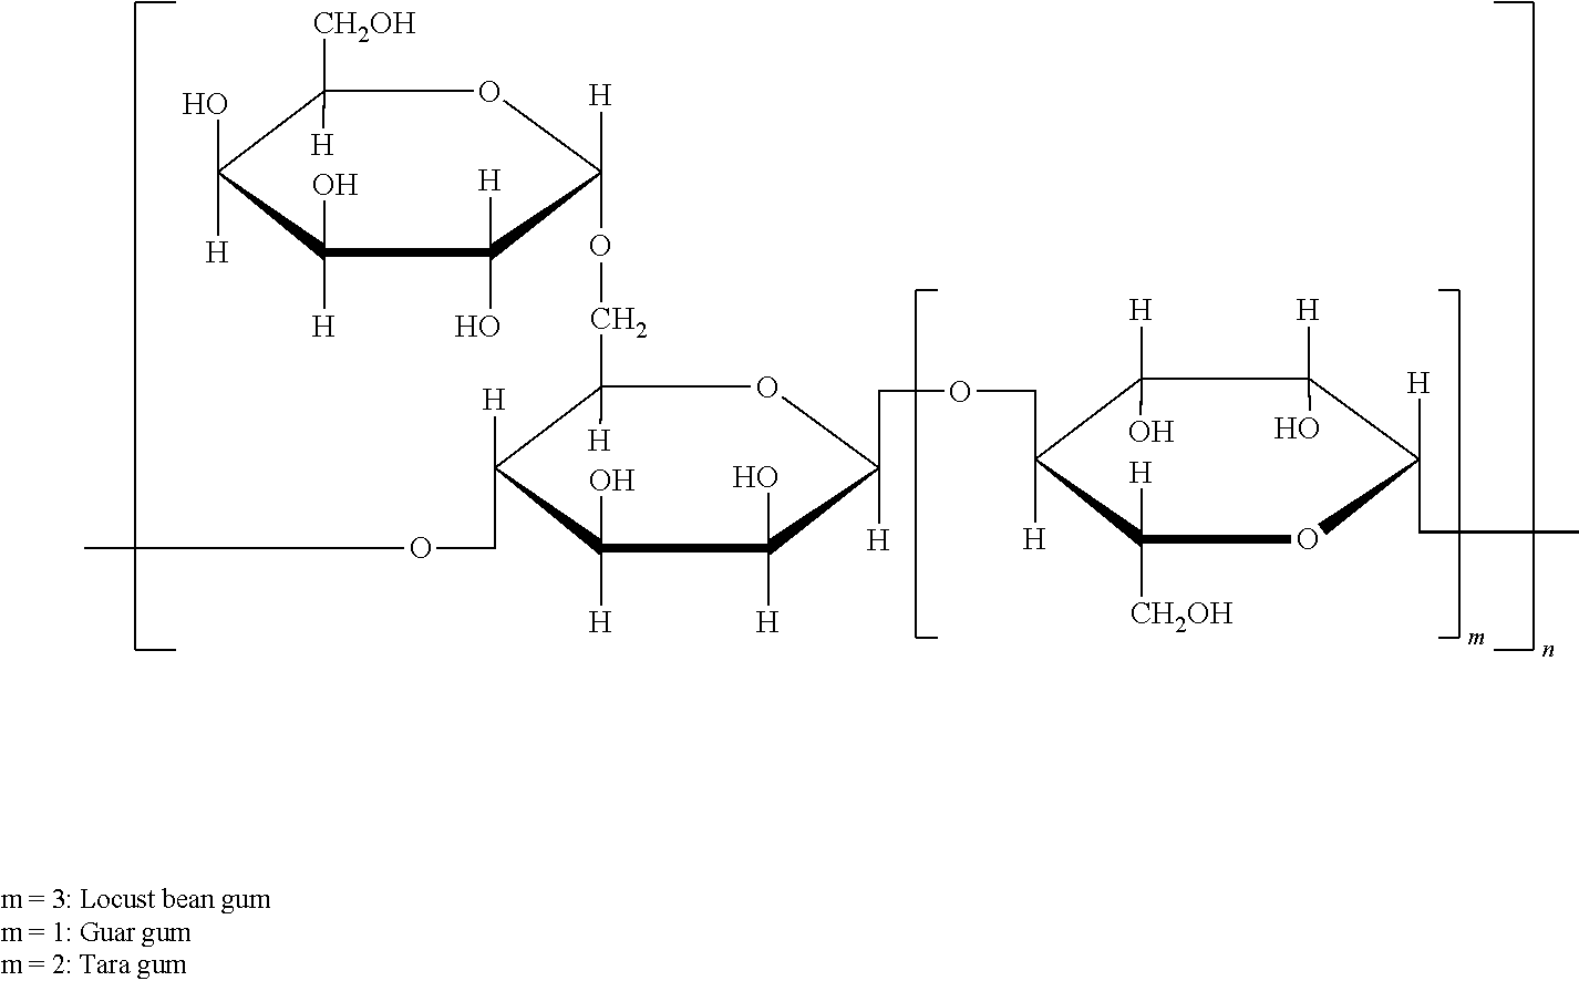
C1([CH2OH])([H])C(O)([H])C([H])(O)C([H])(O)C([H])(OCC2([H])C([H])(COC)C([H])(O)C(O)([H])C(COCC3([H])C([H])(O)C([H])(O)C([H])(CC)OC3([CH2OH])[H])([H])O2)O1
